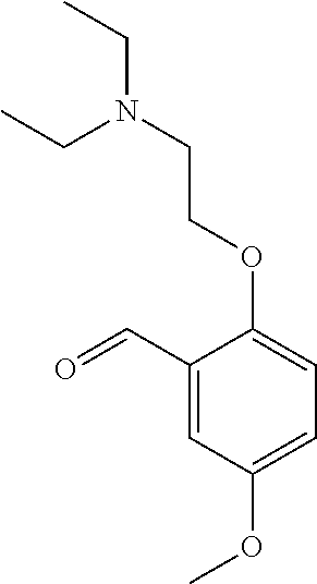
CCN(CC)CCOC1=CC=C(OC)C=C1C=O
